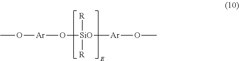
[SiO]([R])([R])(O[Ar]OC)[Ar]OC
